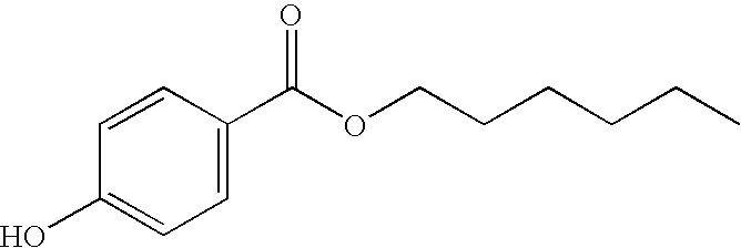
C1=C(C(OCCCCCC)=O)C=CC(O)=C1
